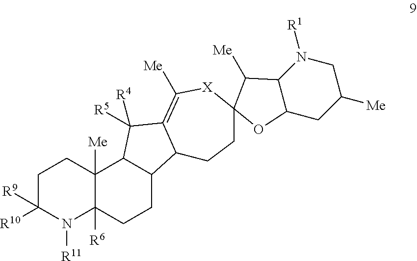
C12([Me])C([R6])(CCC3C1C([R4])([R5])C1=C([Me])[X]C4(CCC31)C([Me])C1C(CC([Me])CN1[R1])O4)N([R11])C([R9])([R10])CC2
